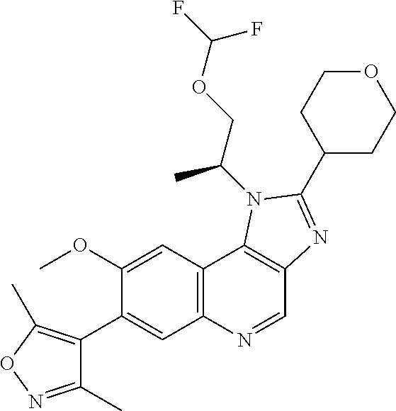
C1(OC)=CC2=C(C=C1C1=C(C)ON=C1C)N=CC1=C2N(C(COC(F)F)C)C(C2CCOCC2)=N1
